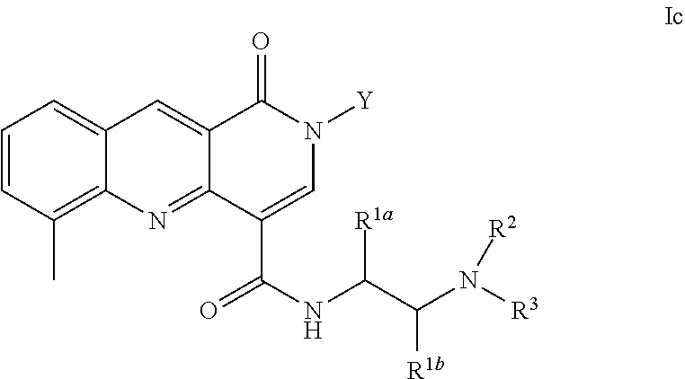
C1=CC(C)=C2C(=C1)C=C1C(=N2)C(C(NC(C(N([R2])[R3])[R1b])[R1a])=O)=CN([Y])C1=O
